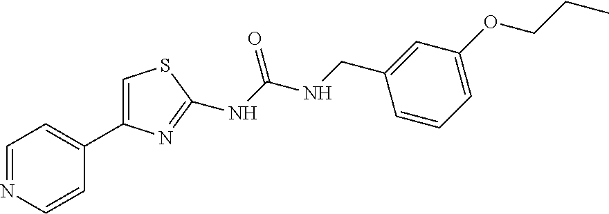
C1=NC=CC(C2=CSC(NC(NCC3=CC(OCCC)=CC=C3)=O)=N2)=C1
